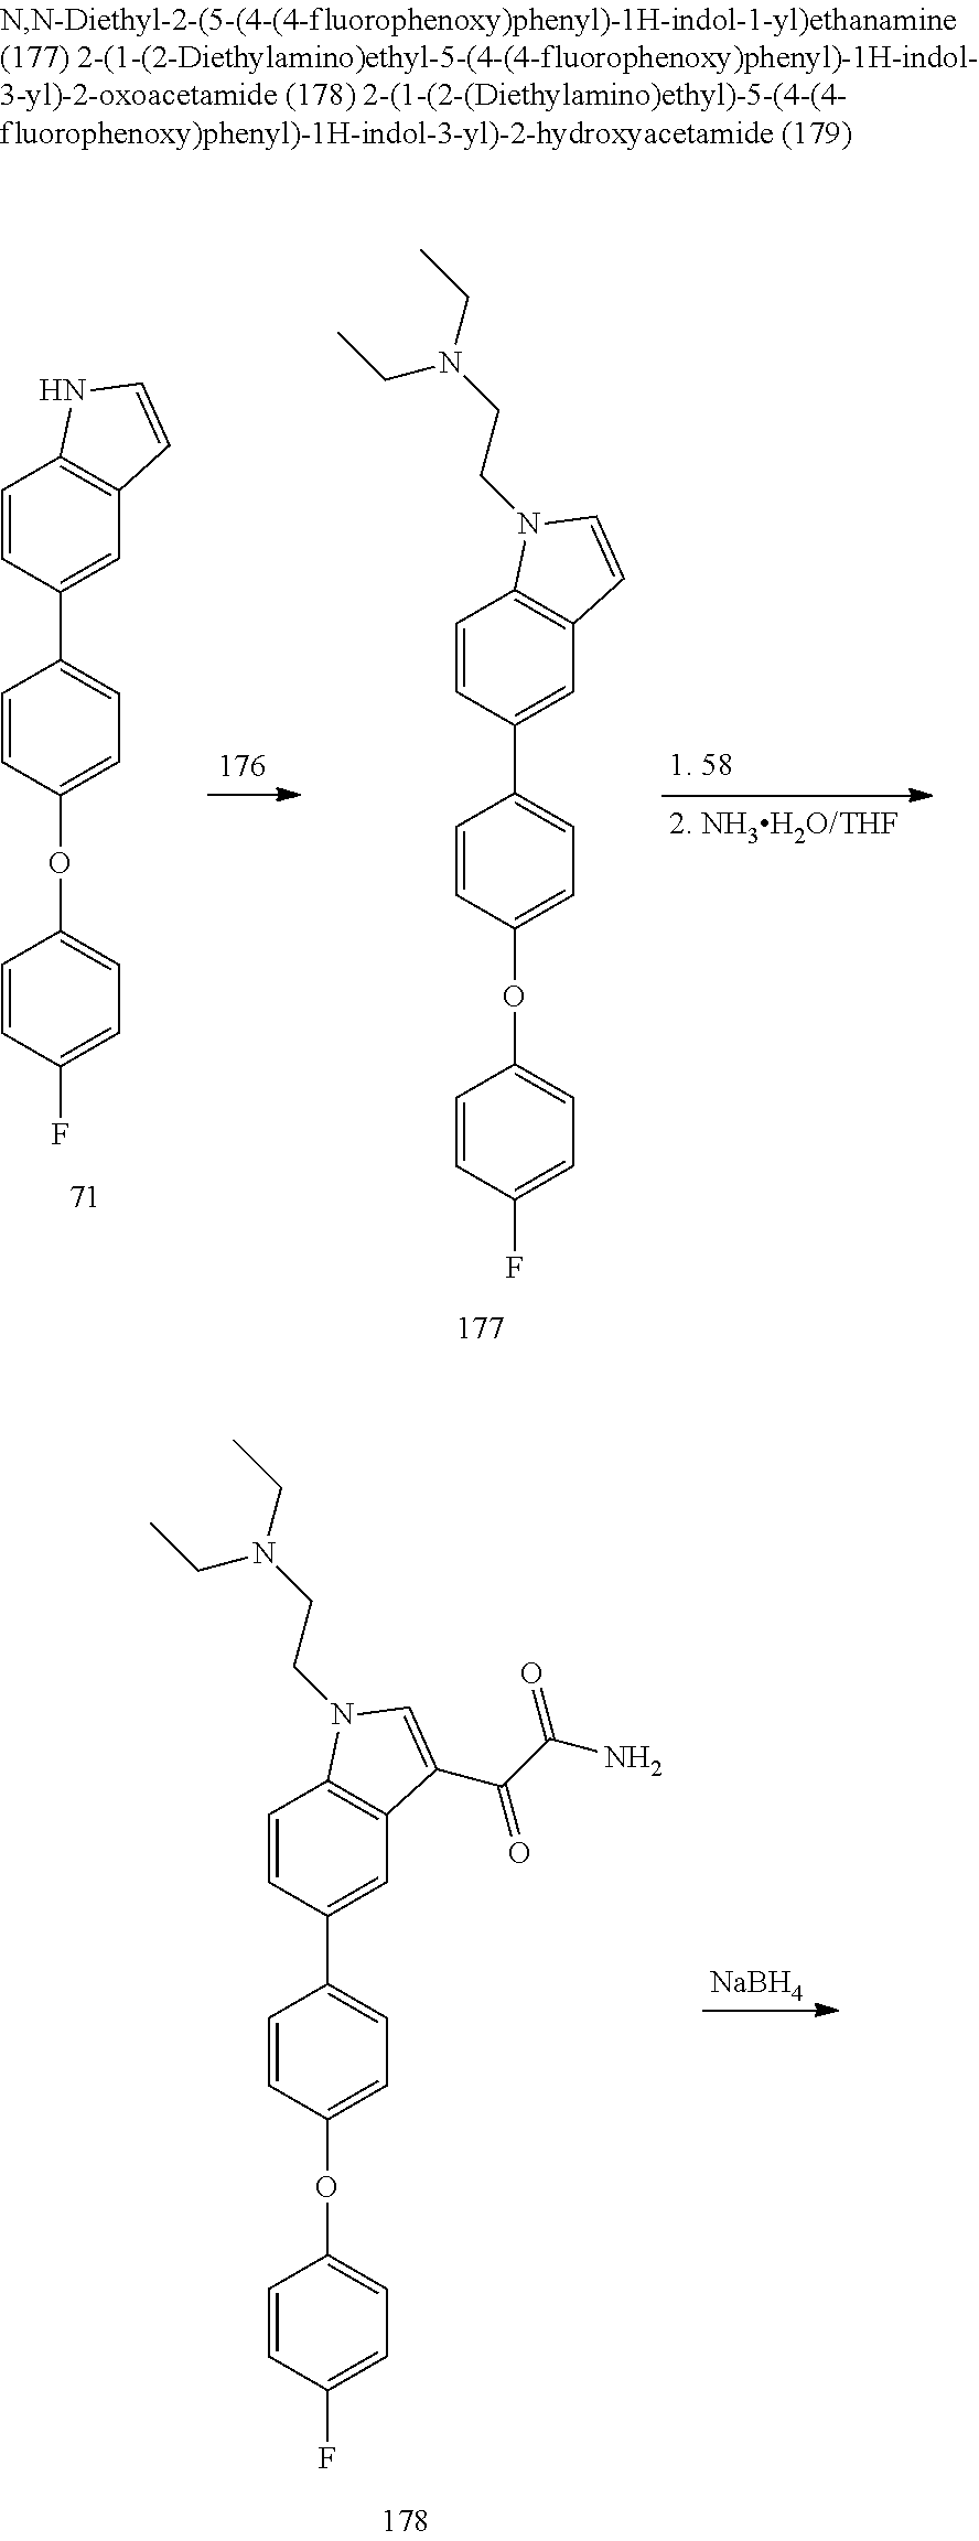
C1=CC(OC2=CC=C(F)C=C2)=CC=C1C1=CC2=C(C=C1)N(CCN(CC)CC)C=C2.C1=CC(OC2=CC=C(F)C=C2)=CC=C1C1=CC2=C(C=C1)NC=C2.C1=CC(OC2=CC=C(F)C=C2)=CC=C1C1=CC2=C(C=C1)N(CCN(CC)CC)C=C2C(C(N)=O)=O.[NaBH4]
